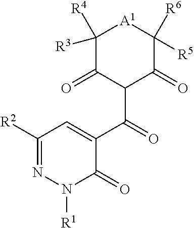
C1([R4])([R3])C(=O)C(C(C2=CC([R2])=NN([R1])C2=O)=O)C(=O)C([R6])([R5])[A1]1
